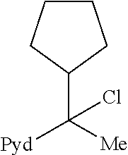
C1(C([Me])([Pyd])Cl)CCCC1
